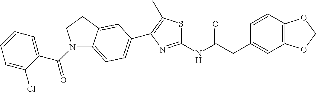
C1=CC2=C(C=C1CC(NC1=NC(C3=CC=C4N(C(C5=CC=CC=C5Cl)=O)CCC4=C3)=C(C)S1)=O)OCO2
